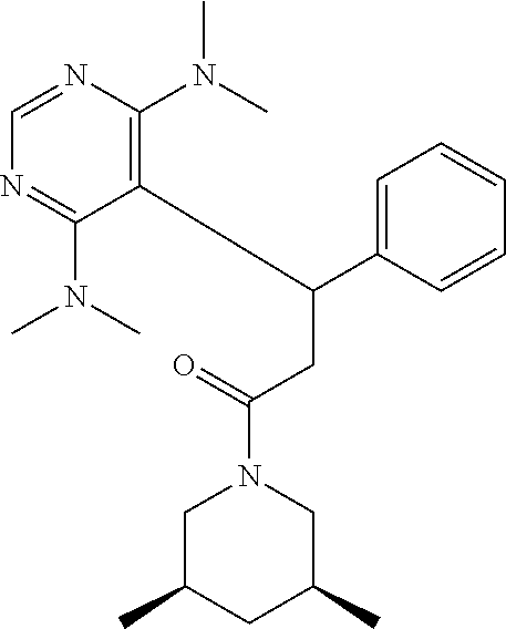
C(C1=CC=CC=C1)(CC(N1CC(C)CC(C)C1)=O)C1=C(N(C)C)N=CN=C1N(C)C
